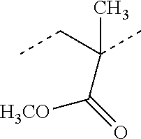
CCC(C)(C)C([H3CO])=O
